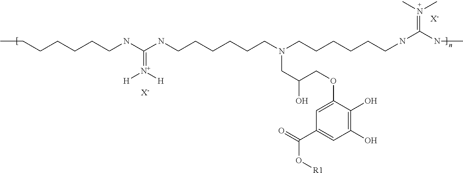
[X-].[X-].C1(O)=C(O)C(OCC(CN(CCCCCCNC(NCCCCCCC)=[N+]([H])[H])CCCCCCNC(=N(C)C)NC)O)=CC(C(=O)O[R1])=C1
